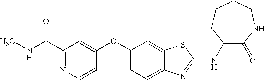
N1=C(C(=O)NC)C=C(OC2=CC=C3C(=C2)SC(NC2C(=O)NCCCC2)=N3)C=C1
